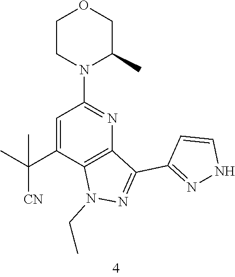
C1=C(C(C)([CN])C)C2=C(N=C1N1C(C)COCC1)C(C1=NNC=C1)=NN2CC
